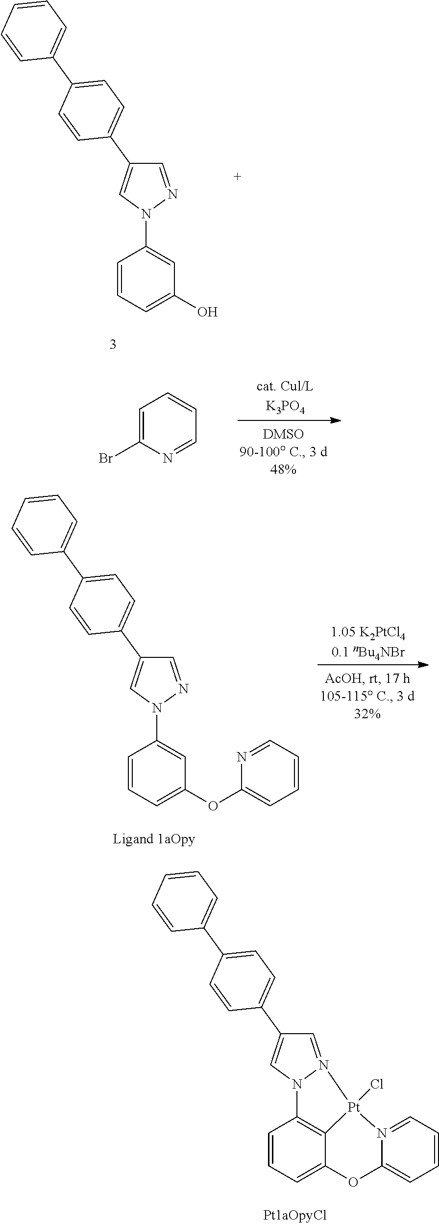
C1=N2N(C=C1C1=CC=C(C3=CC=CC=C3)C=C1)C1=C3C(=CC=C1)OC1=CC=CC=N1[Pt]23Cl.C1=NN(C2=CC(O)=CC=C2)C=C1C1=CC=C(C2=CC=CC=C2)C=C1.C1=C(Br)N=CC=C1.C1=NN(C2=CC(OC3=CC=CC=N3)=CC=C2)C=C1C1=CC=C(C2=CC=CC=C2)C=C1
